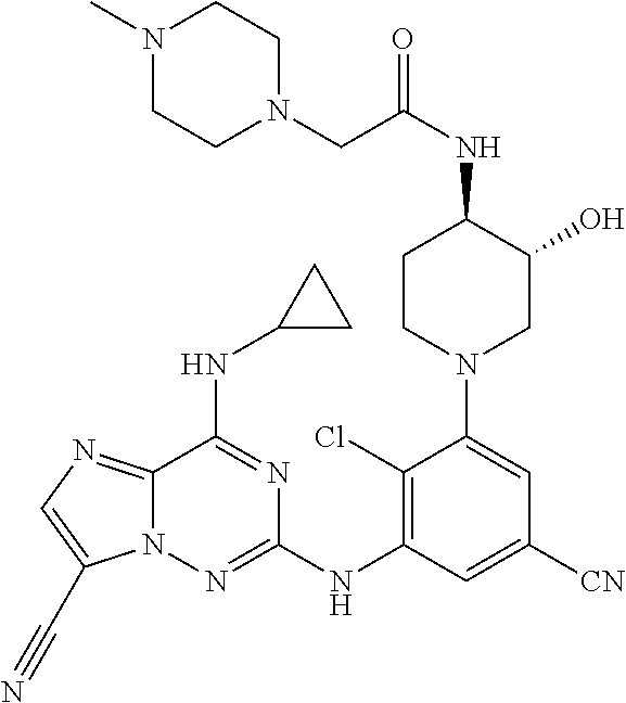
N1(C)CCN(CC(NC2CCN(C3=CC([CN])=CC(NC4=NN5C(=NC=C5C#N)C(NC5CC5)=N4)=C3Cl)CC2O)=O)CC1
